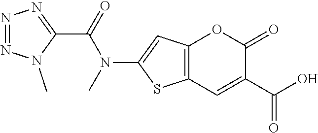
C12=C(C=C(C(=O)O)C(=O)O1)SC(N(C(C1=NN=NN1C)=O)C)=C2
